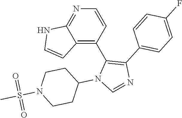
C1=CC(C2=C(C3=CC=C(F)C=C3)N=CN2C2CCN(S(C)(=O)=O)CC2)=C2C(=N1)NC=C2
